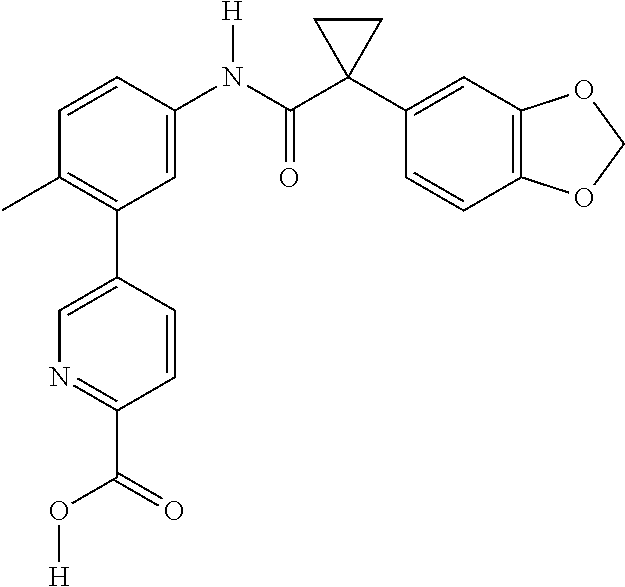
C1=C(N(C(C2(C3=CC4=C(C=C3)OCO4)CC2)=O)[H])C=CC(C)=C1C1=CN=C(C(O[H])=O)C=C1
